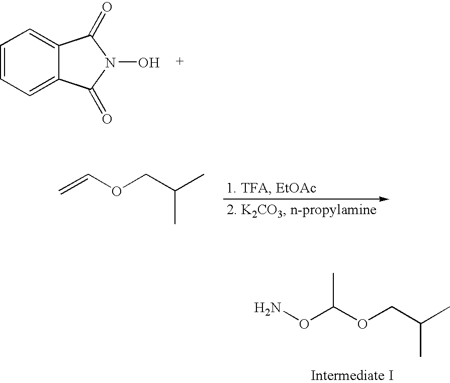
C1=CC=C2C(=C1)C(=O)N(O)C2=O.C=COCC(C)C.O(C(OCC(C)C)C)N
